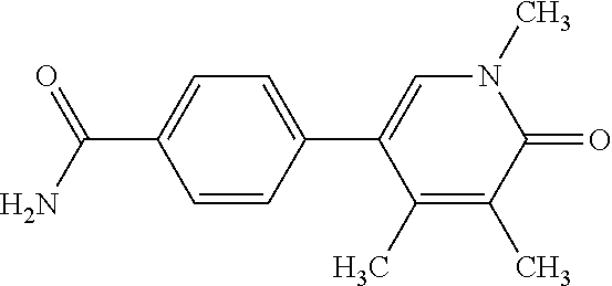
C(C1=CC=C(C2=CN(C)C(=O)C(C)=C2C)C=C1)(N)=O
